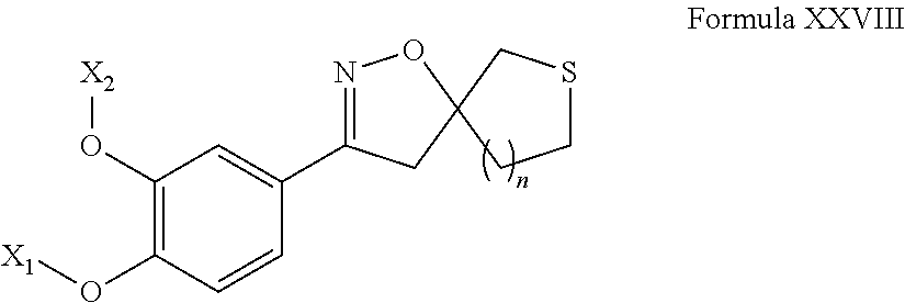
C1(O[X2])=C(O[X1])C=CC(C2=NOC3(C2)CCSC3)=C1
